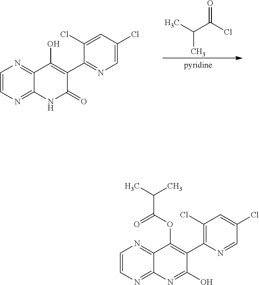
OC1=C(C2=NC=C(Cl)C=C2Cl)C(=O)NC2=NC=CN=C12.CC(C(Cl)=O)C.O(C1=C(C2=C(Cl)C=C(Cl)C=N2)C(O)=NC2=NC=CN=C12)C(C(C)C)=O
